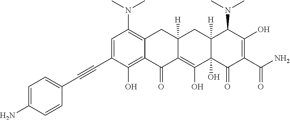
C1=C(C#CC2=CC=C(N)C=C2)C(O)=C2C(=C1N(C)C)CC1([H])C(=C(O)C3(O)C([H])(C1)C(N(C)C)C(O)=C(C(N)=O)C3=O)C2=O
